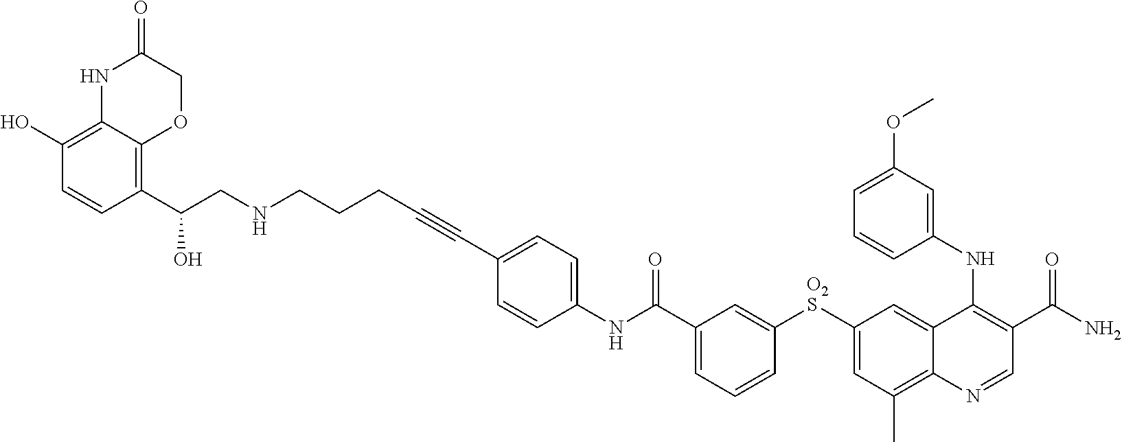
[O2S](C1=CC(C)=C2C(=C1)C(NC1=CC(OC)=CC=C1)=C(C(N)=O)C=N2)C1=CC(C(NC2=CC=C(C#CCCCNCC(O)C3=C4C(=C(O)C=C3)NC(=O)CO4)C=C2)=O)=CC=C1
